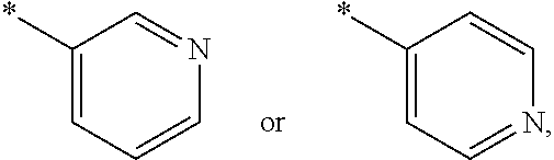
C1(*)=CC=NC=C1.C1(*)=CC=CN=C1
